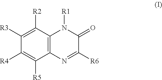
C1([R3])=C([R2])C2=C(C([R5])=C1[R4])N=C([R6])C(=O)N2[R1]
